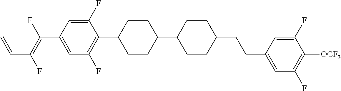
C1(F)=CC(C(=C(F)C=C)F)=CC(F)=C1C1CCC(C2CCC(CCC3=CC(F)=C([OCF3])C(F)=C3)CC2)CC1
